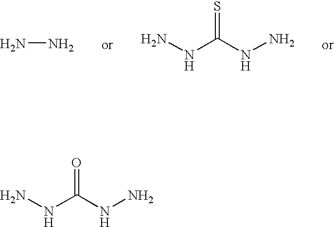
NN.S=C(NN)NN.O=C(NN)NN
